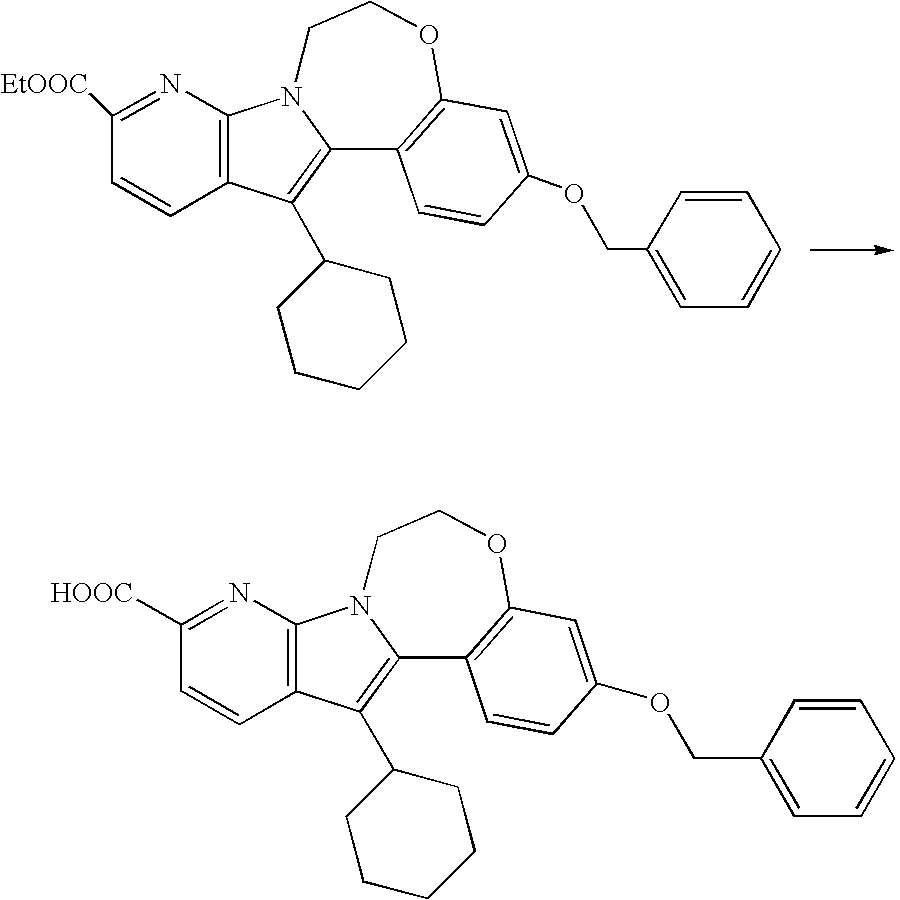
C1([EtOOC])=NC2=C(C=C1)C(C1CCCCC1)=C1N2CCOC2=C1C=CC(OCC1=CC=CC=C1)=C2.[HOOC]C1=NC2=C(C=C1)C(C1CCCCC1)=C1N2CCOC2=C1C=CC(OCC1=CC=CC=C1)=C2
